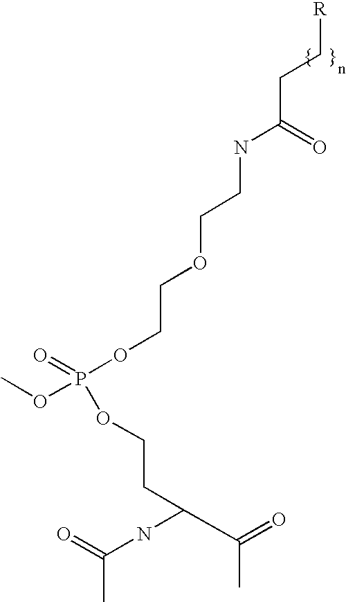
[R]CCC(NCCOCCOP(OC)(OCCC(C(=O)C)NC(=O)C)=O)=O
